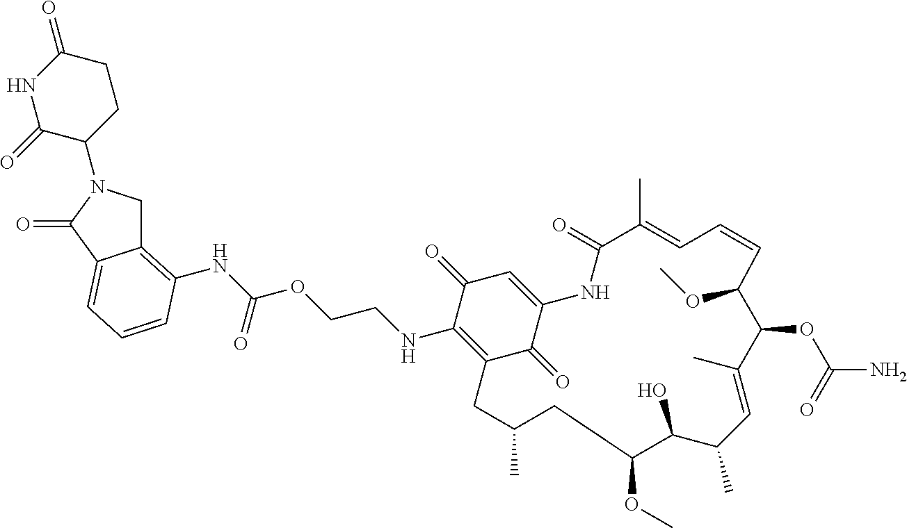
C12=C(NC(OCCNC3=C4C(=O)C(=CC3=O)NC(=O)C(C)=CC=CC(OC)C(OC(N)=O)C(C)=CC(C)C(O)C(OC)CC(C)C4)=O)C=CC=C1C(=O)N(C1CCC(=O)NC1=O)C2
